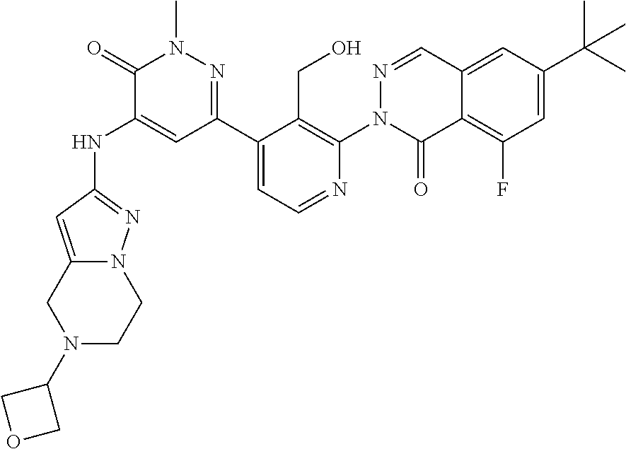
N(C1=CC(C2=CC=NC(N3C(=O)C4=C(F)C=C(C(C)(C)C)C=C4C=N3)=C2CO)=NN(C)C1=O)C1=NN2C(=C1)CN(C1COC1)CC2
